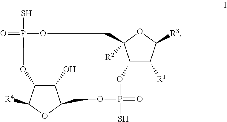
O=P1(S)OCC2([R2])C(C([R1])C([R3])O2)OP(S)(=O)OCC2C(O)C(C([R4])O2)O1
